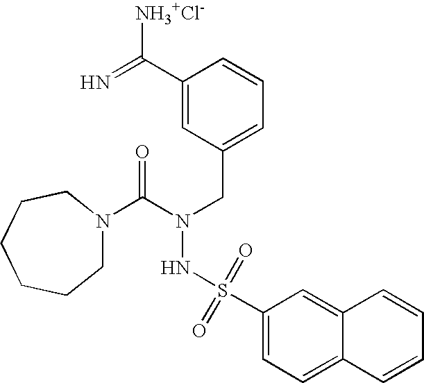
C1(C(=N)[NH3+Cl-])=CC(CN(C(=O)N2CCCCCC2)NS(C2=CC=C3C(=C2)C=CC=C3)(=O)=O)=CC=C1
